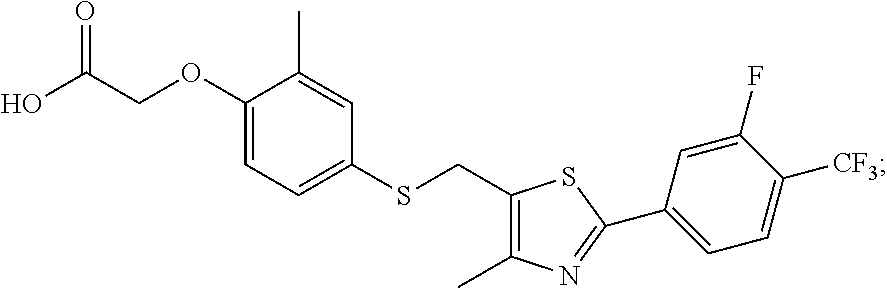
C1(OCC(O)=O)=CC=C(SCC2=C(C)N=C(C3=CC=C([CF3])C(F)=C3)S2)C=C1C
